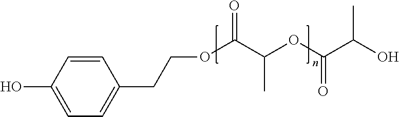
OC1=CC=C(CCOC(C(C)OC(=O)C(C)O)=O)C=C1
